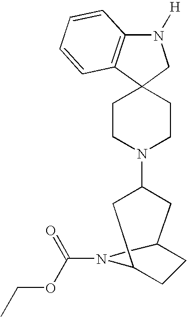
N1([H])C2=C(C3(C1)CCN(C1CC4CCC(C1)N4C(=O)OCC)CC3)C=CC=C2
